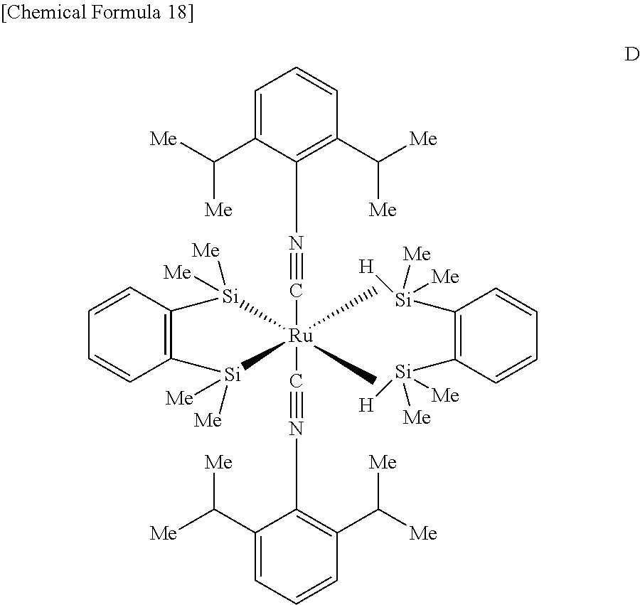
C1(N#C[Ru]2(C)(C)(C#NC3=C(C([Me])[Me])C=CC=C3C([Me])[Me])[Si]([Me])([Me])C3=C(C=CC=C3)[Si]2([Me])[Me])=C(C([Me])[Me])C=CC=C1C([Me])[Me].C1([Si]([Me])([Me])[H])=C([Si]([Me])([Me])[H])C=CC=C1
